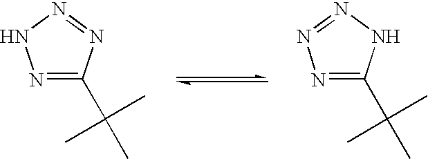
N1=C(C(C)(C)C)N=NN1.N1=C(C(C)(C)C)NN=N1
